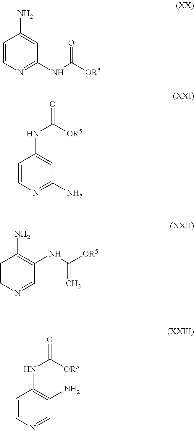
C1=CN=C(NC([OR5])=O)C=C1N.C1=CN=C(N)C=C1NC([OR5])=O.C1=CC(N)=C(NC([OR5])=C)C=N1.C1=CN=CC(N)=C1NC([OR5])=O
